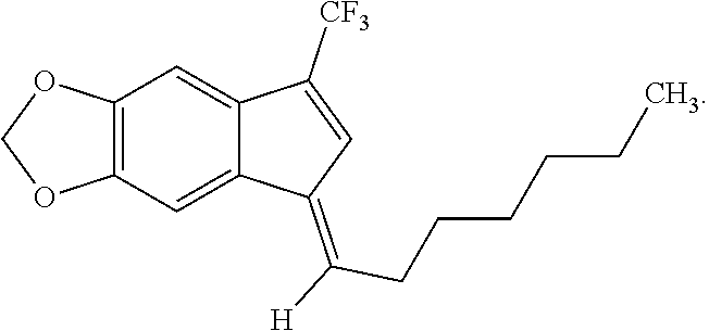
C12=C(C=C3C(=C1)C([CF3])=CC3=C([H])CCCCCC)OCO2
